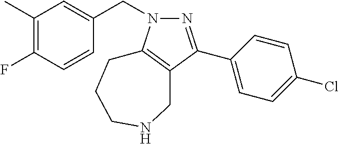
C1(C)=C(F)C=CC(CN2N=C(C3=CC=C(Cl)C=C3)C3=C2CCCNC3)=C1
